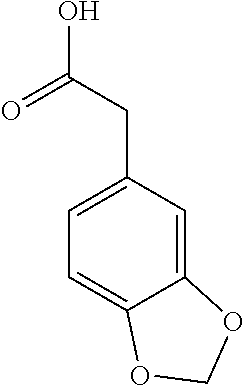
C1=C(CC(O)=O)C=C2C(=C1)OCO2
